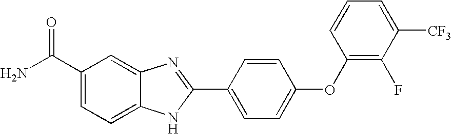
C1(C(N)=O)=CC=C2C(=C1)N=C(C1=CC=C(OC3=C(F)C([CF3])=CC=C3)C=C1)N2
